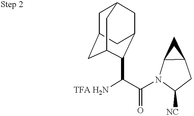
C1C2CC3C(C(C(=O)N4C5C(CC4[NC])C5)[TFA H2N])C(CC1C3)C2
